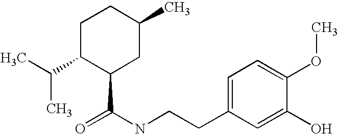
CC(C1C(C(NCCC2=CC=C(OC)C(O)=C2)=O)CC(C)CC1)C
